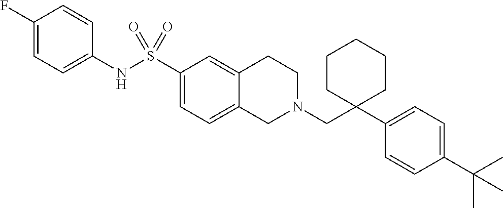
C1(F)=CC=C(NS(C2=CC=C3C(=C2)CCN(CC2(C4=CC=C(C(C)(C)C)C=C4)CCCCC2)C3)(=O)=O)C=C1
